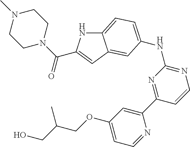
C12=CC=C(NC3=NC=CC(C4=CC(OCC(CO)C)=CC=N4)=N3)C=C1C=C(C(N1CCN(C)CC1)=O)N2
